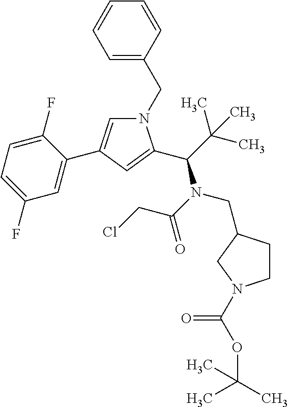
N1(CC2=CC=CC=C2)C=C(C2=CC(F)=CC=C2F)C=C1C(C(C)(C)C)N(C(=O)CCl)CC1CCN(C(OC(C)(C)C)=O)C1
